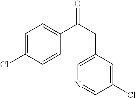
C1=C(Cl)C=CC(C(=O)CC2=CN=CC(Cl)=C2)=C1
